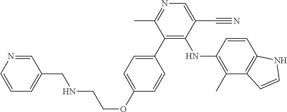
C(NCCOC1=CC=C(C2=C(NC3=C(C)C4=C(C=C3)NC=C4)C(C#N)=CN=C2C)C=C1)C1=CC=CN=C1
